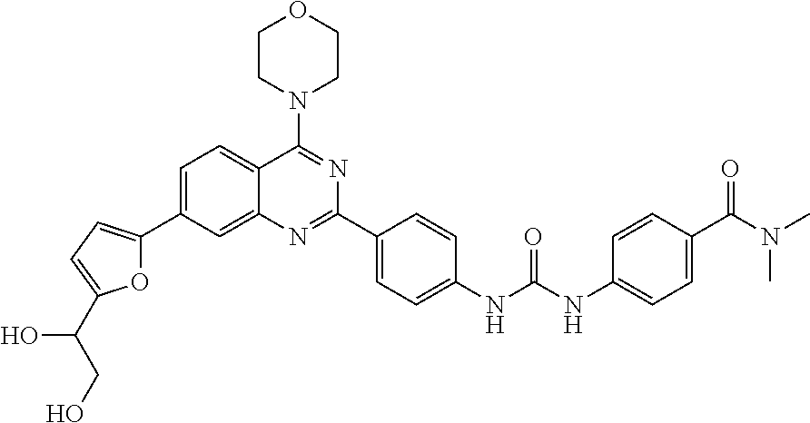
O1C(C2=CC=C3C(=C2)N=C(C2=CC=C(NC(NC4=CC=C(C(N(C)C)=O)C=C4)=O)C=C2)N=C3N2CCOCC2)=CC=C1C(CO)O
